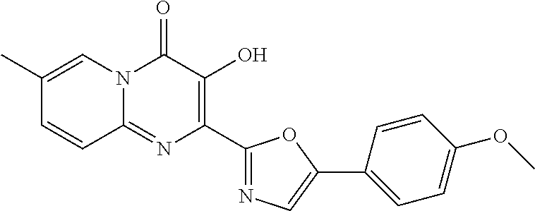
C1=CC2=NC(C3=NC=C(C4=CC=C(OC)C=C4)O3)=C(O)C(=O)N2C=C1C
